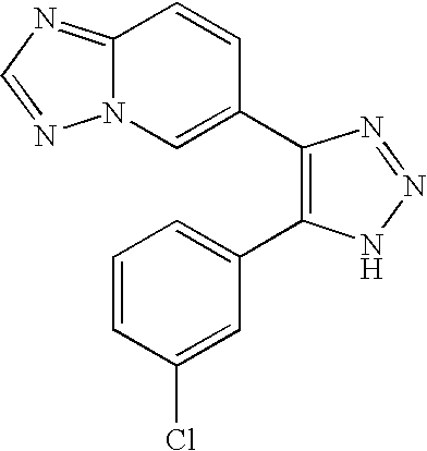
C12=NC=NN1C=C(C1=C(C3=CC=CC(Cl)=C3)NN=N1)C=C2
